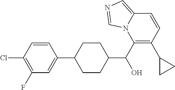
C1(Cl)=C(F)C=C(C2CCC(C(C3=C(C4CC4)C=CC4=CN=CN34)O)CC2)C=C1
